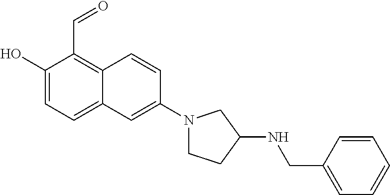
C1(O)=CC=C2C(=C1C=O)C=CC(N1CCC(NCC3=CC=CC=C3)C1)=C2
